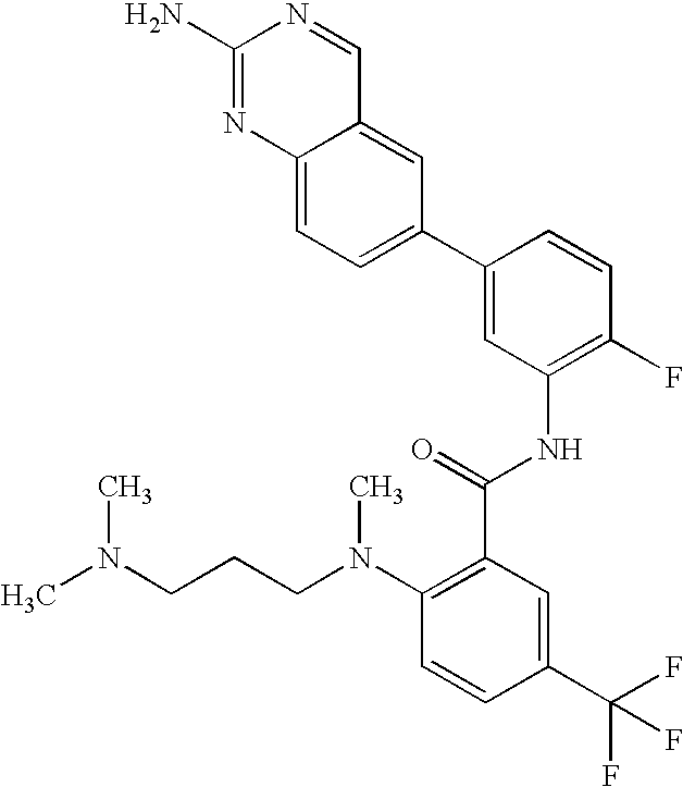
C1(N)=NC2=CC=C(C3=CC(NC(C4=C(N(C)CCCN(C)C)C=CC(C(F)(F)F)=C4)=O)=C(F)C=C3)C=C2C=N1
